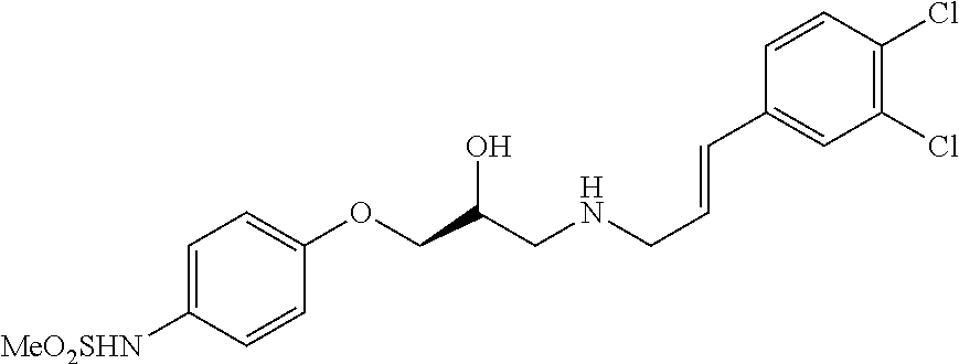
C1=C([MeO2SHN])C=CC(OCC(CNCC=CC2=CC(Cl)=C(Cl)C=C2)O)=C1
